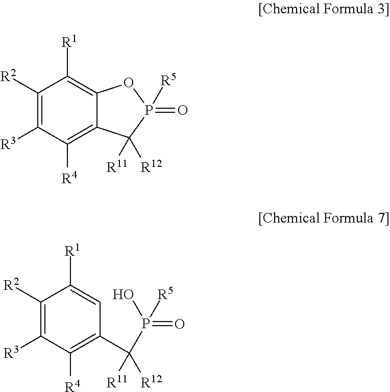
C1([R2])=C([R3])C([R4])=C2C(=C1[R1])OP(=O)([R5])C2([R11])[R12].C1([R2])=C([R3])C([R4])=C(C(P(O)([R5])=O)([R12])[R11])C=C1[R1]
